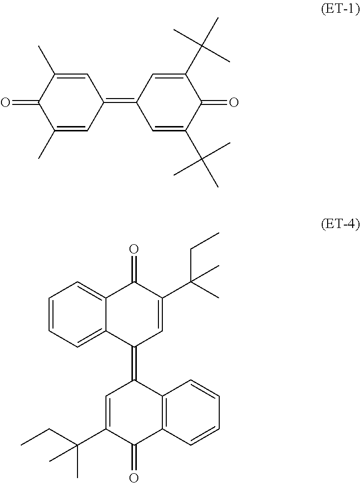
C1(C)=CC(=C2C=C(C(C)(C)C)C(=O)C(C(C)(C)C)=C2)C=C(C)C1=O.C1=CC=C2C(=C1)C(=O)C(C(C)(CC)C)=CC2=C1C=C(C(CC)(C)C)C(=O)C2=C1C=CC=C2
